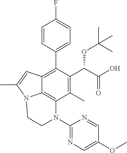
C1=CC(C2=C3C4=C(C(C)=C2C(C(=O)O)OC(C)(C)C)N(C2=NC=C(OC)C=N2)CCN4C(C)=C3)=CC=C1F
